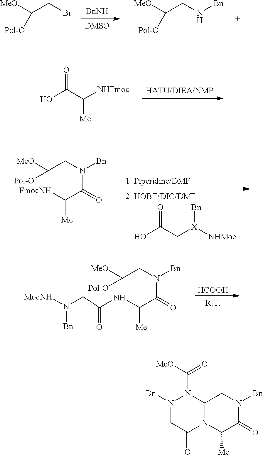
[MeO]C(CBr)[Pol-O].[MeO]C(CN[Bn])[Pol-O].OC(C([NHFmoc])[Me])=O.C(CN(C(C([FmocNH])[Me])=O)[Bn])([Pol-O])[MeO].OC(C[X]([NHMoc])[Bn])=O.C(CN(C(C(NC(=O)CN([Bn])[MocNH])[Me])=O)[Bn])([Pol-O])[MeO].[HCOOH].C12N(C([Me])C(=O)N([Bn])C1)C(=O)CN([Bn])N2C(=O)[MeO]
